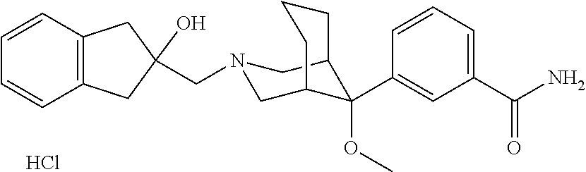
Cl.C1(C(N)=O)=CC=CC(C2(OC)C3CN(CC4(O)CC5=C(C=CC=C5)C4)CC2CCC3)=C1
